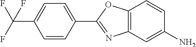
C1=C(C(F)(F)F)C=CC(C2=NC3=C(O2)C=CC(N)=C3)=C1
